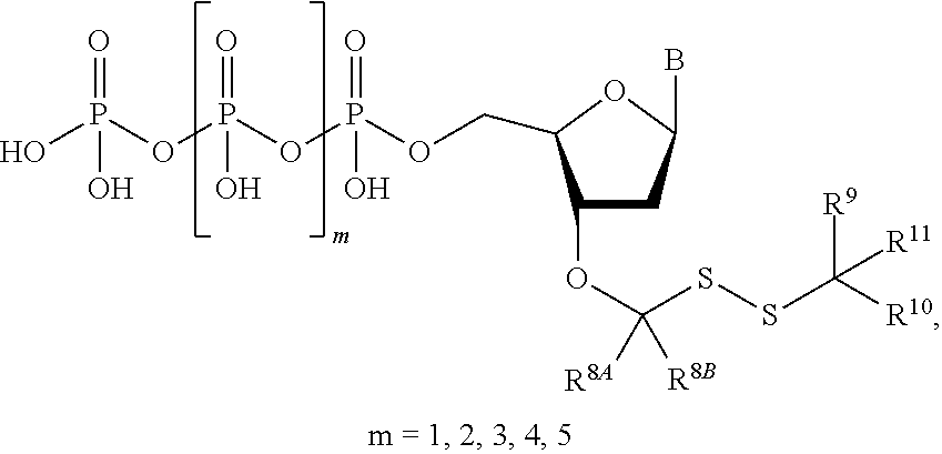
C1(OC(SSC([R11])([R9])[R10])([R8B])[R8A])CC(B)OC1COP(OP(OP(O)(=O)O)(=O)O)(=O)O
